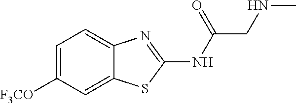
C1=C([F3CO])C=C2C(=C1)N=C(NC(CNC)=O)S2
